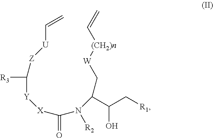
[U]([Z]C([R3])[Y][X]C(N(C(C(O)C[R1])C[W][(CH2)n]C=C)[R2])=O)C=C
